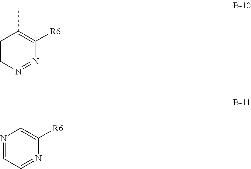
C1=CN=NC([R6])=C1C.N1=CC=NC([R6])=C1C
